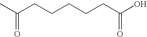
CC(CCCCCC(O)=O)=O
